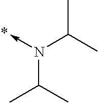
C<-N(C(C)C)C(C)C
